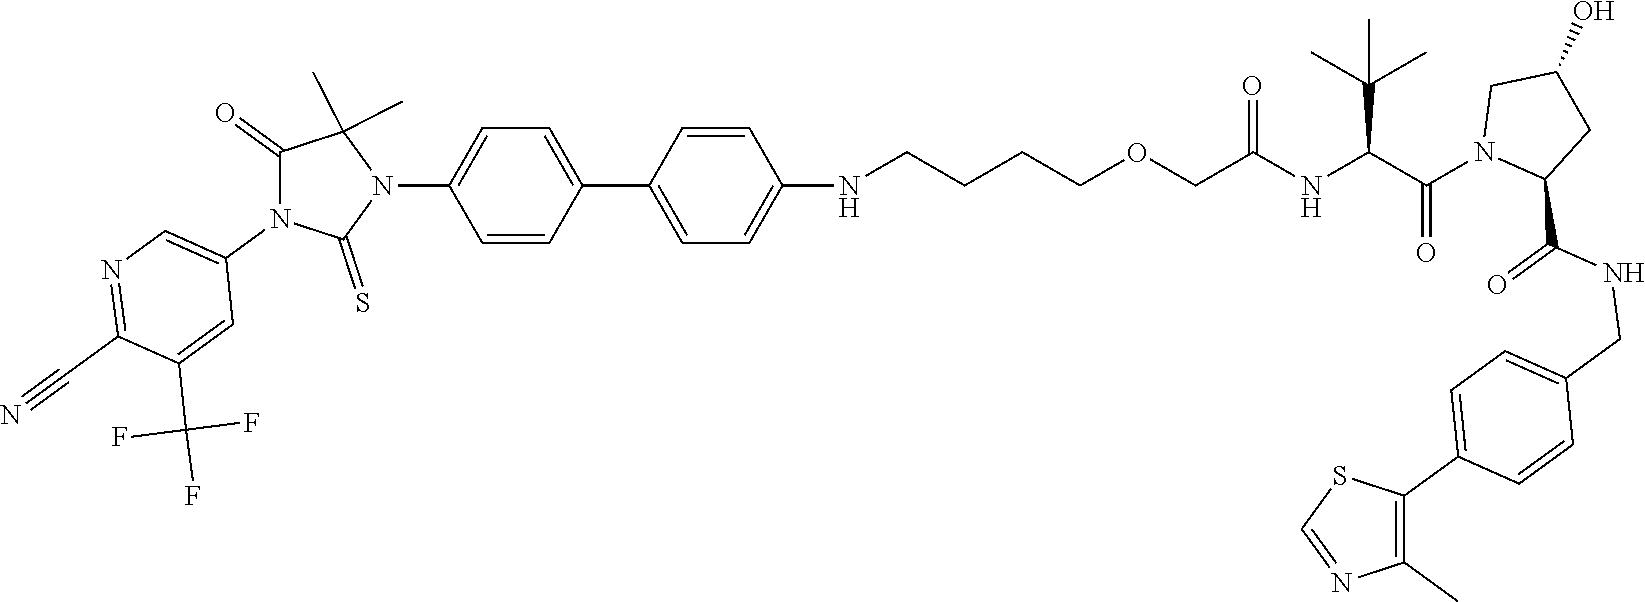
C1=C(C2=CC=C(NCCCCOCC(NC(C(N3CC(O)CC3C(NCC3=CC=C(C4=C(C)N=CS4)C=C3)=O)=O)C(C)(C)C)=O)C=C2)C=CC(N2C(C)(C)C(=O)N(C3=CN=C(C#N)C(C(F)(F)F)=C3)C2=S)=C1
